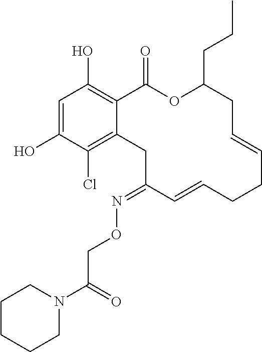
C1=C(O)C(Cl)=C2C(=C1O)C(=O)OC(CCC)CC=CCCC=CC(=NOCC(N1CCCCC1)=O)C2
